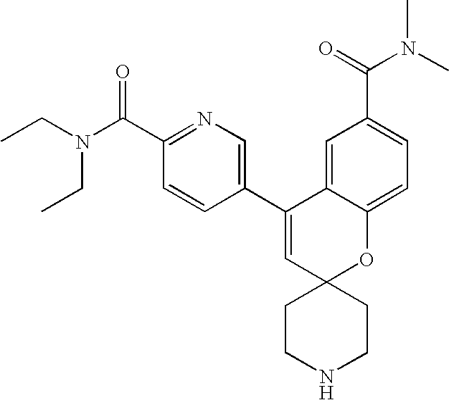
CCN(C(C1=NC=C(C2=CC3(OC4=CC=C(C(=O)N(C)C)C=C24)CCNCC3)C=C1)=O)CC
